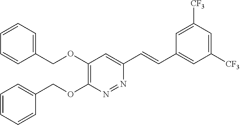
C1(COC2=C(OCC3=CC=CC=C3)N=NC(C=CC3=CC([CF3])=CC([CF3])=C3)=C2)=CC=CC=C1
